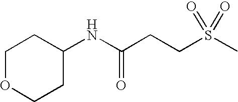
C1OCCC(NC(CCS(C)(=O)=O)=O)C1
